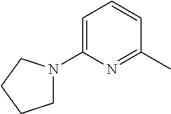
C1(N2CCCC2)=CC=CC(C)=N1
